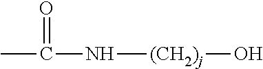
CC(=O)N[(CH2)j]O
